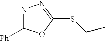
[Ph]C1=NN=C(SCC)O1
